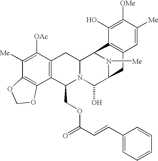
C1([Me])=C([OAc])C2=C(C3=C1OCO3)C(COC(=O)C=CC1=CC=CC=C1)N1C(C2)C2N([Me])C(C1O)CC1=C2C(O)=C([OMe])C([Me])=C1
